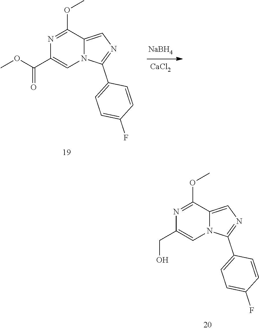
N1=C(OC)C2=CN=C(C3=CC=C(F)C=C3)N2C=C1C(OC)=O.[NaBH4].[CaCl2].N1=C(OC)C2=CN=C(C3=CC=C(F)C=C3)N2C=C1CO
